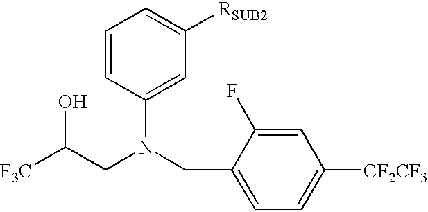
C1=CC(N(CC2=CC=C([CF2CF3])C=C2F)CC([F3C])O)=CC([RSUB2])=C1
